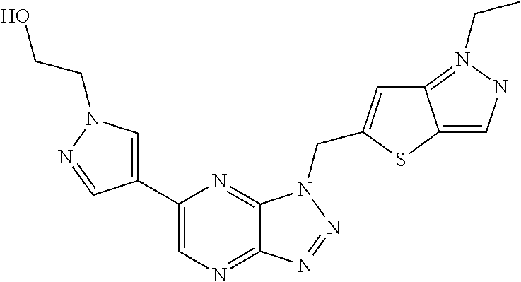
C1=C(C2=CN=C3C(=N2)N(CC2=CC4=N(CC)NC=C4S2)N=N3)C=NN1CCO
